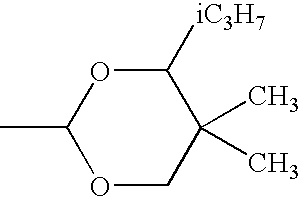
C1(C)OCC(C)(C)C([iC3H7])O1
